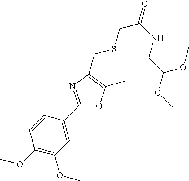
C1=CC(C2=NC(CSCC(=O)NCC(OC)OC)=C(C)O2)=CC(OC)=C1OC
